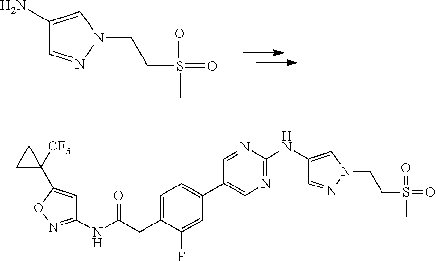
C1(N)=CN(CCS(=O)(=O)C)N=C1.C1(NC2=NC=C(C3=CC=C(CC(NC4=NOC(C5([CF3])CC5)=C4)=O)C(F)=C3)C=N2)=CN(CCS(=O)(=O)C)N=C1
